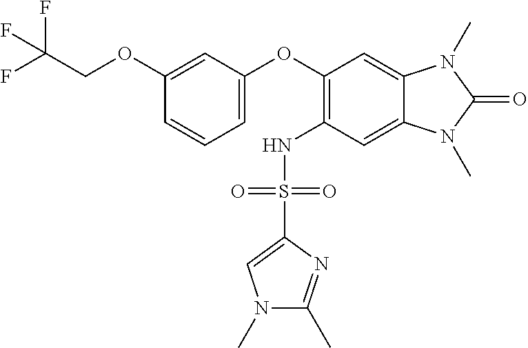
C(COC1=CC(OC2=C(NS(C3=CN(C)C(C)=N3)(=O)=O)C=C3C(=C2)N(C)C(=O)N3C)=CC=C1)(F)(F)F
